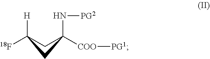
[H]C1([18F])CC([COO][PG1])(N[PG2])C1
